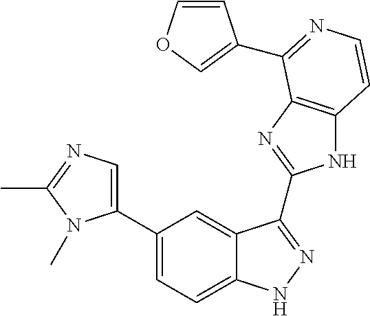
C1(C2=CN=C(C)N2C)=CC=C2C(=C1)C(C1=NC3=C(N1)C=CN=C3C1=COC=C1)=NN2
